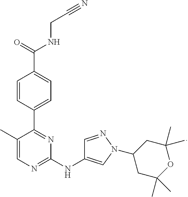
C1=CC(C2=NC(NC3=CN(C4CC(C)(C)OC(C)(C)C4)N=C3)=NC=C2C)=CC=C1C(=O)NCC#N
